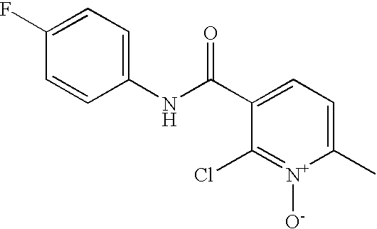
C1=CC(NC(C2=CC=C(C)[N+]([O-])=C2Cl)=O)=CC=C1F
